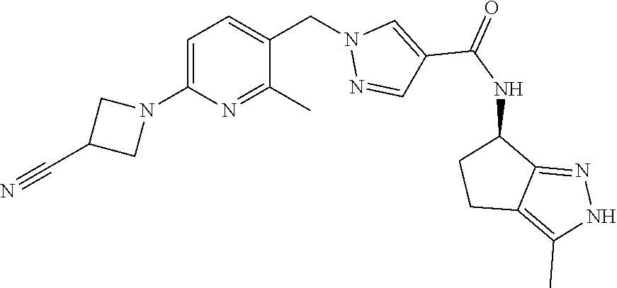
C1=C(N2CC(C#N)C2)N=C(C)C(CN2N=CC(C(NC3CCC4=C(C)NN=C34)=O)=C2)=C1
